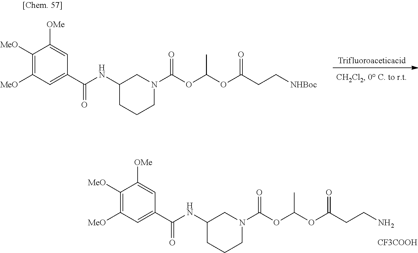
C1N(C(OC(OC(CCN)=O)C)=O)CC(NC(C2=CC([MeO])=C([MeO])C([OMe])=C2)=O)CC1.[CF3COOH].C1N(C(OC(OC(CC[NHBoc])=O)C)=O)CC(NC(C2=CC([MeO])=C([MeO])C([OMe])=C2)=O)CC1.[Trifluoroaceticacid]
